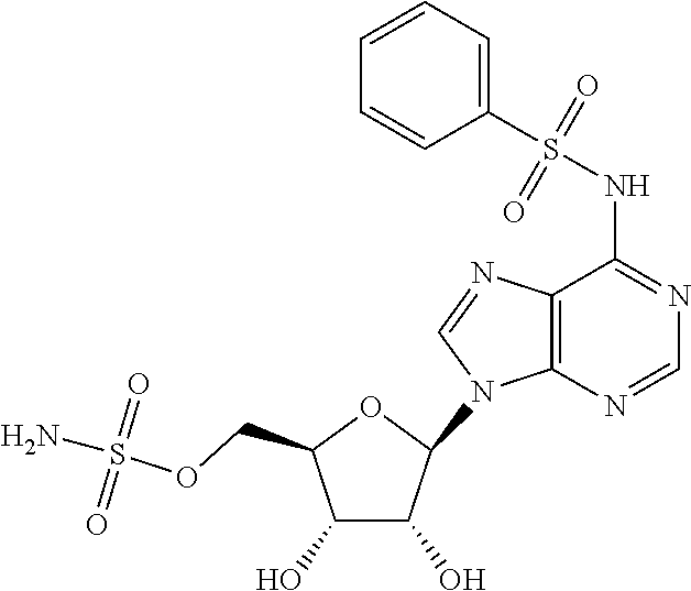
C1(O)C(O)C(N2C3=C(N=C2)C(NS(C2=CC=CC=C2)(=O)=O)=NC=N3)OC1COS(N)(=O)=O
